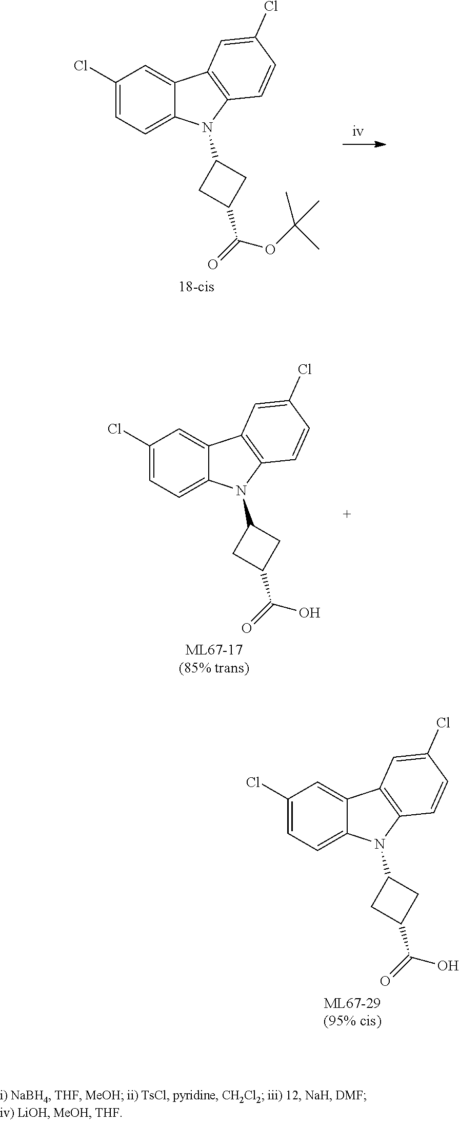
C1(Cl)=CC=C2C(=C1)C1=C(N2C2CC(C(=O)O)C2)C=CC(Cl)=C1.C1(Cl)=CC=C2C(=C1)C1=C(N2C2CC(C(=O)OC(C)(C)C)C2)C=CC(Cl)=C1.C1(Cl)=CC=C2C(=C1)C1=C(N2C2CC(C(=O)O)C2)C=CC(Cl)=C1
